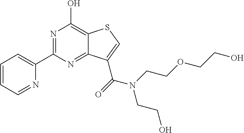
C1=CC=NC(C2=NC(O)=C3C(=N2)C(C(=O)N(CCO)CCOCCO)=CS3)=C1
